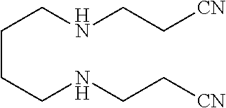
C(CCNCC[CN])CNCC[CN]
